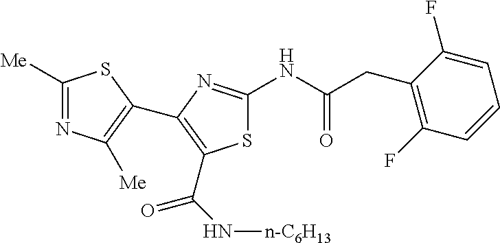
S1C(NC(CC2=C(F)C=CC=C2F)=O)=NC(C2=C([Me])N=C([Me])S2)=C1C(N[n-C6H13])=O
